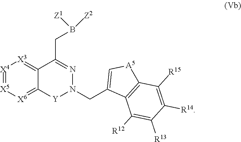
[X4]1=[X5][X6]=C2C(=[X3]1)C(CB([Z1])[Z2])=NN(CC1=C[A5]C3=C1C([R12])=C([R13])C([R14])=C3[R15])[Y]2
